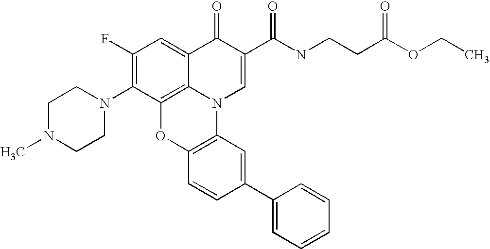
C1(F)=C(N2CCN(C)CC2)C2=C3C(=C1)C(=O)C(C(NCCC(OCC)=O)=O)=CN3C1=C(O2)C=CC(C2=CC=CC=C2)=C1
